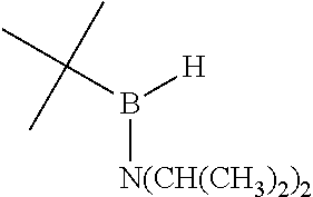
C(B([H])[N(CH(CH3)2)2])(C)(C)C
